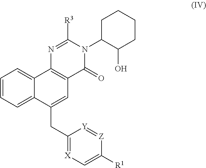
C1C(N2C([R3])=NC3=C(C2=O)C=C(CC2=[X]C=C([R1])[Z]=[Y]2)C2=CC=CC=C32)C(O)CCC1
